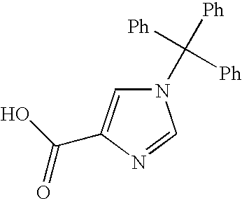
N1(C([Ph])([Ph])[Ph])C=C(C(O)=O)N=C1
